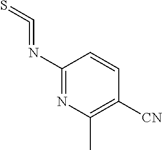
C1(N=C=S)=NC(C)=C([CN])C=C1
